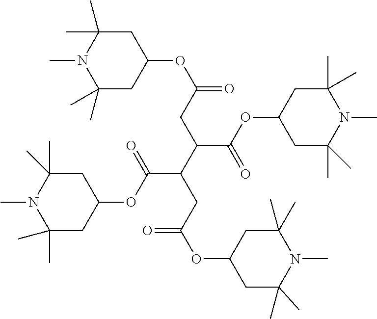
C1(C)(C)CC(OC(=O)CC(C(CC(OC2CC(C)(C)N(C)C(C)(C)C2)=O)C(=O)OC2CC(C)(C)N(C)C(C)(C)C2)C(=O)OC2CC(C)(C)N(C)C(C)(C)C2)CC(C)(C)N1C
